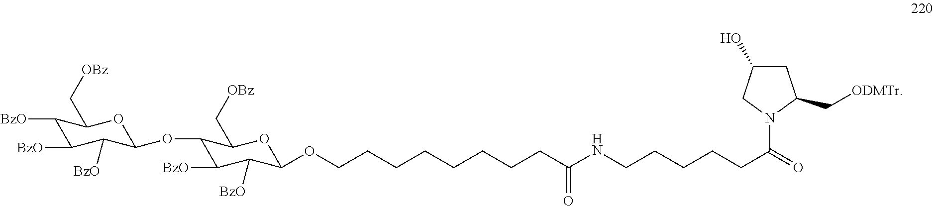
O(CCCCCCCCC(NCCCCCC(=O)N1C(C[ODMTr])CC(O)C1)=O)C1C([BzO])C([BzO])C(OC2C([BzO])C([BzO])C([BzO])C(C[OBz])O2)C(C[OBz])O1
